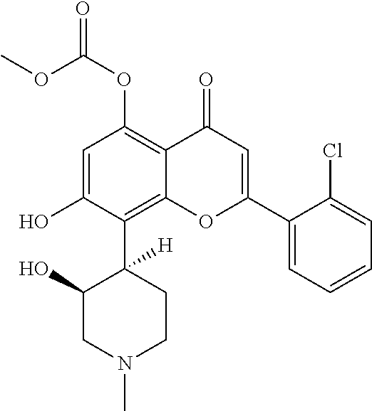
C1=C(O)C(C2([H])C(O)CN(C)CC2)=C2C(=C1OC(=O)OC)C(=O)C=C(C1=CC=CC=C1Cl)O2
